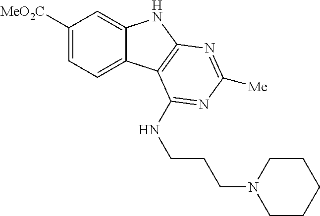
C1([MeO2C])=CC=C2C(=C1)NC1=C2C(NCCCN2CCCCC2)=NC([Me])=N1
